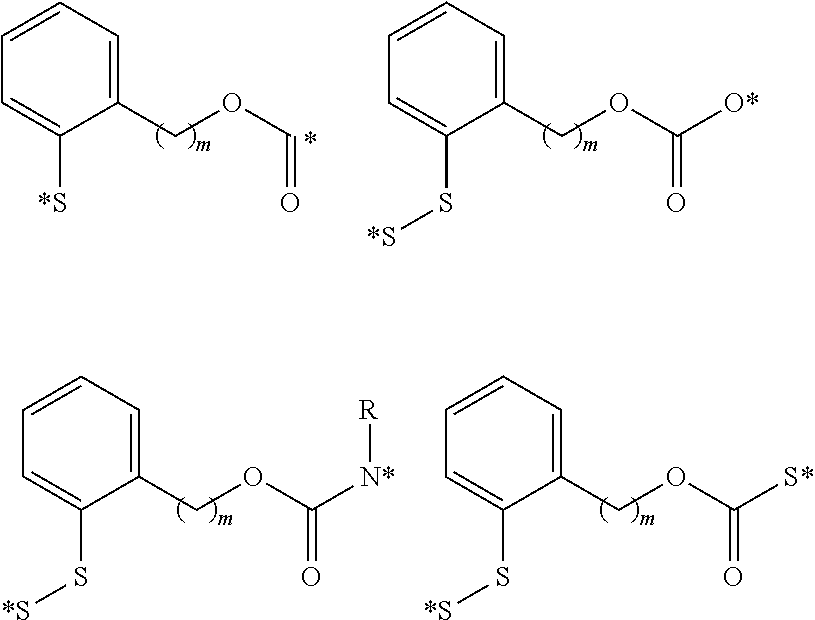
C1([*S])=CC=CC=C1COC=O.C1(COC(=O)[O*])=CC=CC=C1S[*S].C(OC(=O)[N*][R])C1=CC=CC=C1S[*S].C(OC(=O)[S*])C1=CC=CC=C1S[*S]
